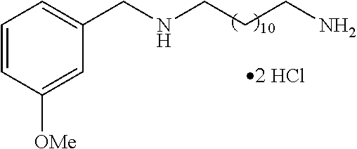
C1=CC([OMe])=CC(CNCCCN)=C1
